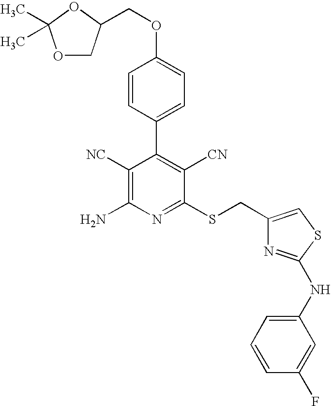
O1CC(COC2=CC=C(C3=C([CN])C(SCC4=CSC(NC5=CC=CC(F)=C5)=N4)=NC(N)=C3[NC])C=C2)OC1(C)C
